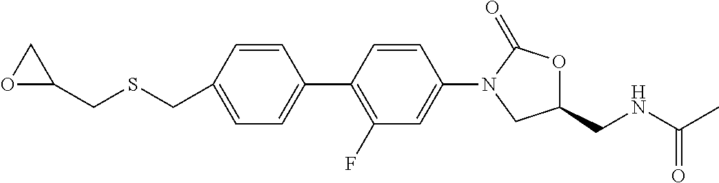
C1=CC(CSCC2OC2)=CC=C1C1=C(F)C=C(N2CC(CNC(C)=O)OC2=O)C=C1
